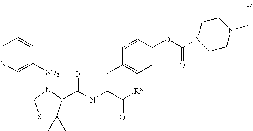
C1=NC=C([SO2]N2CSC(C)(C)C2C(NC(C([Rx])=O)CC2=CC=C(OC(=O)N3CCN(C)CC3)C=C2)=O)C=C1
